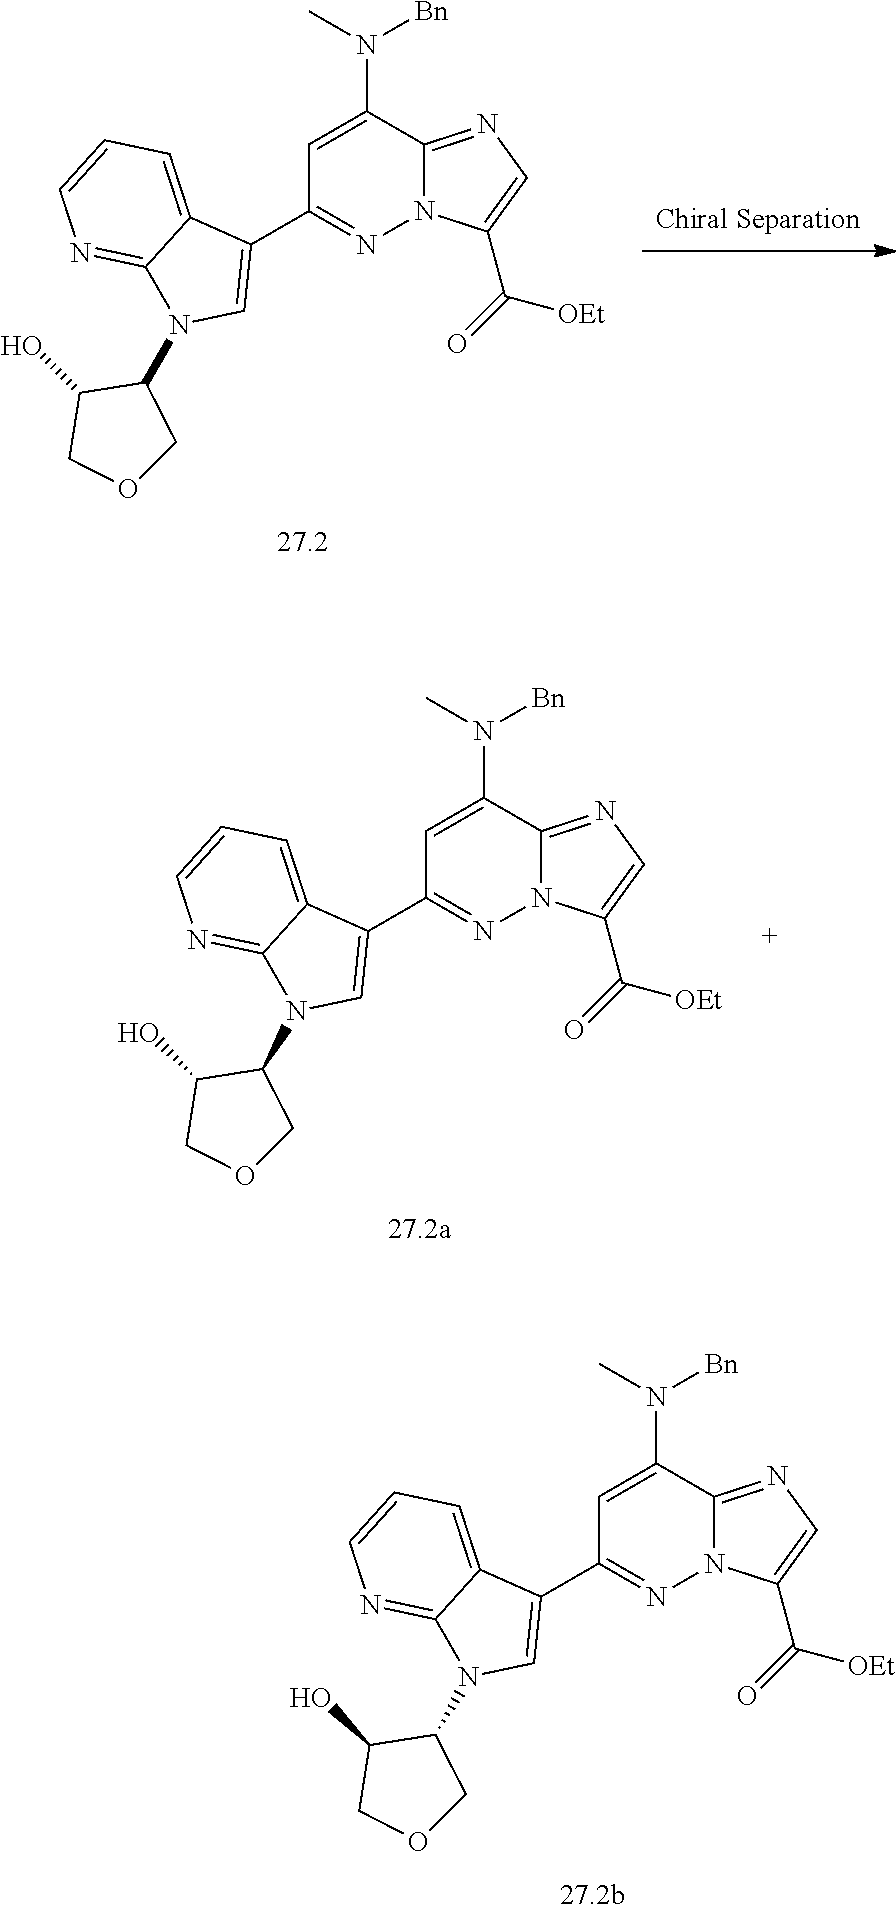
C1=C(N([Bn])C)C2=NC=C(C(=O)[OEt])N2N=C1C1=CN(C2C(O)COC2)C2=NC=CC=C12.C1=C(N([Bn])C)C2=NC=C(C(=O)[OEt])N2N=C1C1=CN(C2C(O)COC2)C2=NC=CC=C12.C1=C(N([Bn])C)C2=NC=C(C(=O)[OEt])N2N=C1C1=CN(C2C(O)COC2)C2=NC=CC=C12
